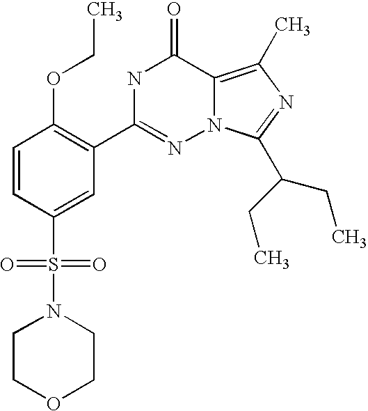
C1=CC(S(N2CCOCC2)(=O)=O)=CC(C2=NN3C(=C(C)N=C3C(CC)CC)C(=O)N2)=C1OCC
